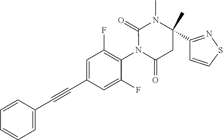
C1=CC(C#CC2=CC(F)=C(N3C(=O)CC(C4=NSC=C4)(C)N(C)C3=O)C(F)=C2)=CC=C1
